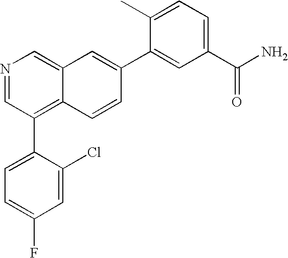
N1=CC(C2=CC=C(F)C=C2Cl)=C2C(=C1)C=C(C1=CC(C(N)=O)=CC=C1C)C=C2
